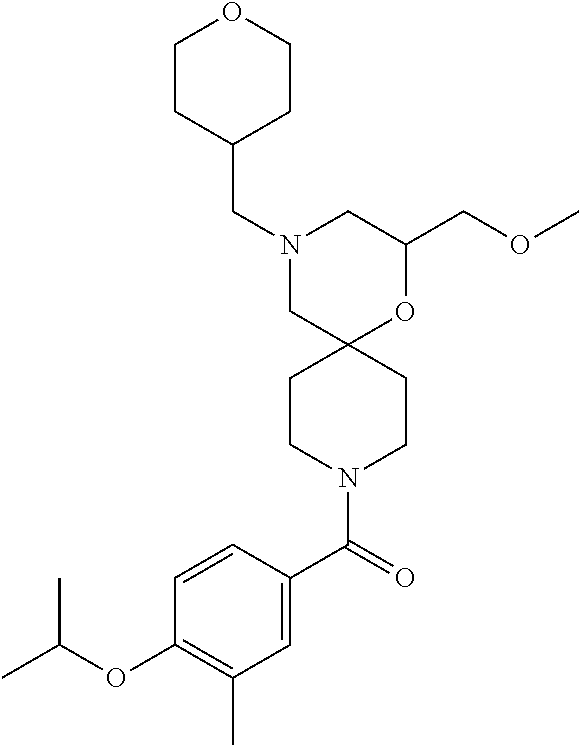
C1(COC)OC2(CN(CC3CCOCC3)C1)CCN(C(C1=CC(C)=C(OC(C)C)C=C1)=O)CC2
